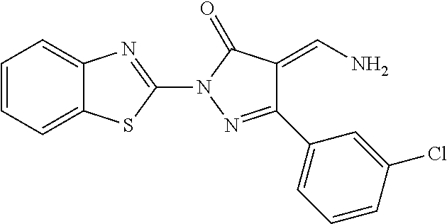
C12=CC=CC=C1SC(N1N=C(C3=CC=CC(Cl)=C3)C(=CN)C1=O)=N2
